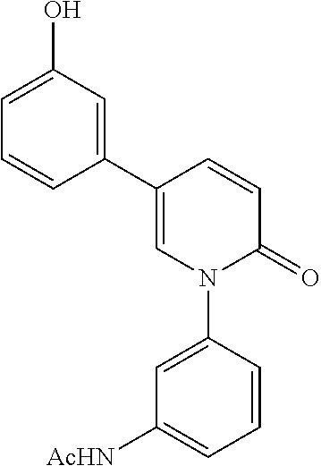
C1(C2=CC(O)=CC=C2)=CN(C2=CC([AcHN])=CC=C2)C(=O)C=C1
